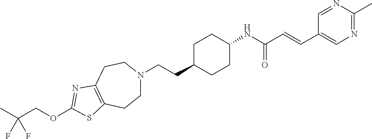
C(CC1CCC(NC(=O)C=CC2=CN=C(C)N=C2)CC1)N1CCC2=C(CC1)N=C(OCC(C)(F)F)S2
